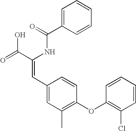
C1=C(C(=O)NC(C(=O)O)=CC2=CC(C)=C(OC3=C(Cl)C=CC=C3)C=C2)C=CC=C1
